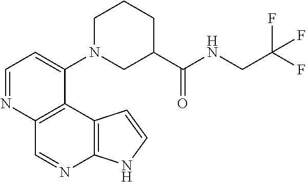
C1=NC2=C(C(N3CC(C(NCC(F)(F)F)=O)CCC3)=C1)C1=C(N=C2)NC=C1
